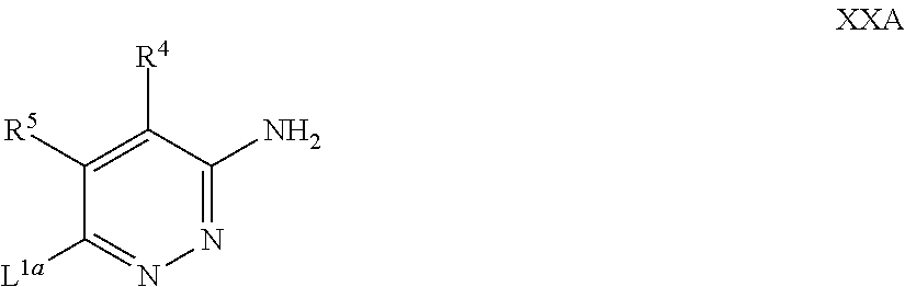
C1([R5])=C([R4])C(N)=NN=C1[L1a]
